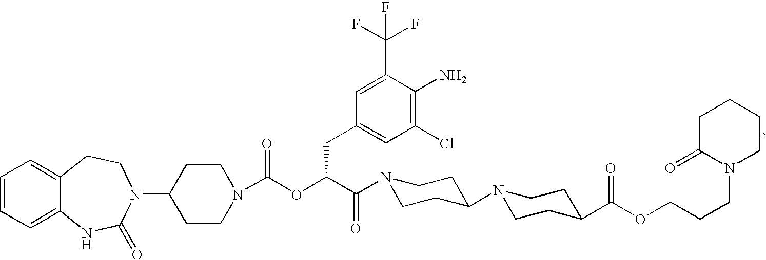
C1=CC=C2C(=C1)CCN(C1CCN(C(OC(C(=O)N3CCC(N4CCC(C(OCCCN5CCCCC5=O)=O)CC4)CC3)CC3=CC(Cl)=C(N)C(C(F)(F)F)=C3)=O)CC1)C(=O)N2
